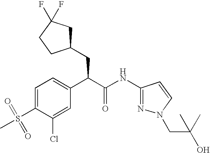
C1=C(S(=O)(C)=O)C(Cl)=CC(C(C(NC2=NN(CC(C)(O)C)C=C2)=O)CC2CC(F)(F)CC2)=C1
